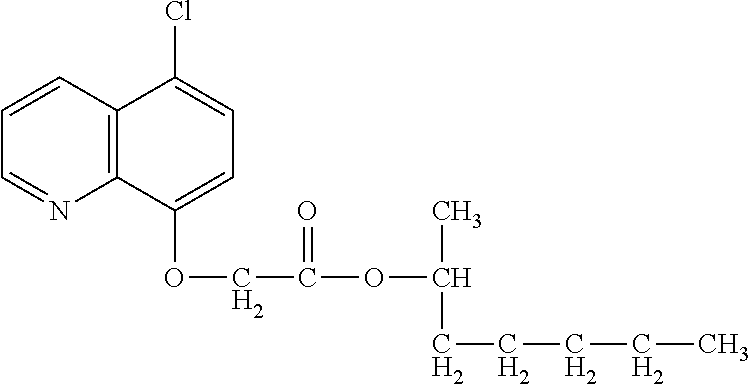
C1=CC2=C(N=C1)C(OCC(OC(C)CCCCC)=O)=CC=C2Cl
